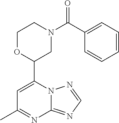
N12C(=NC=N1)N=C(C)C=C2C1CN(C(=O)C2=CC=CC=C2)CCO1
